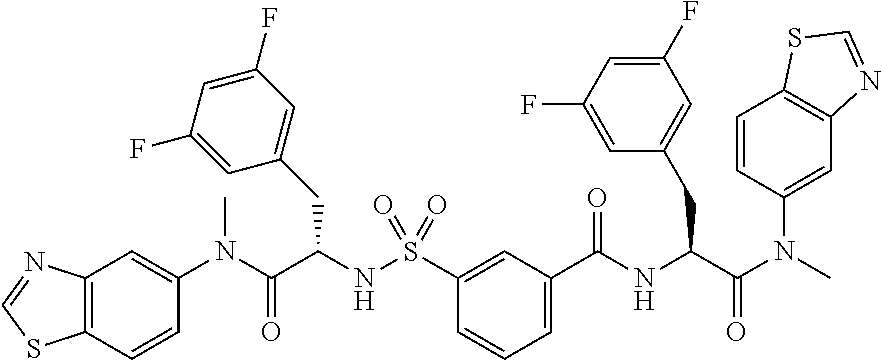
C12=C(C=CC(N(C(C(NS(C3=CC(C(NC(C(N(C)C4=CC5=C(C=C4)SC=N5)=O)CC4=CC(F)=CC(F)=C4)=O)=CC=C3)(=O)=O)CC3=CC(F)=CC(F)=C3)=O)C)=C1)SC=N2
